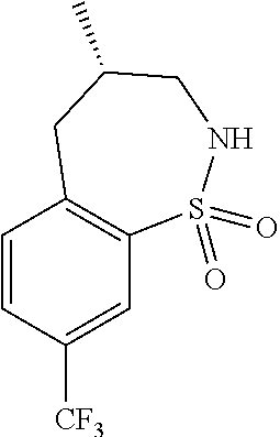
C1=CC([CF3])=CC2=C1CC(C)CNS2(=O)=O
